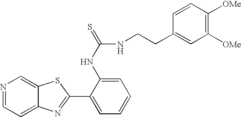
C12=CC=NC=C1SC(C1=CC=CC=C1NC(=S)NCCC1=CC([OMe])=C([OMe])C=C1)=N2
